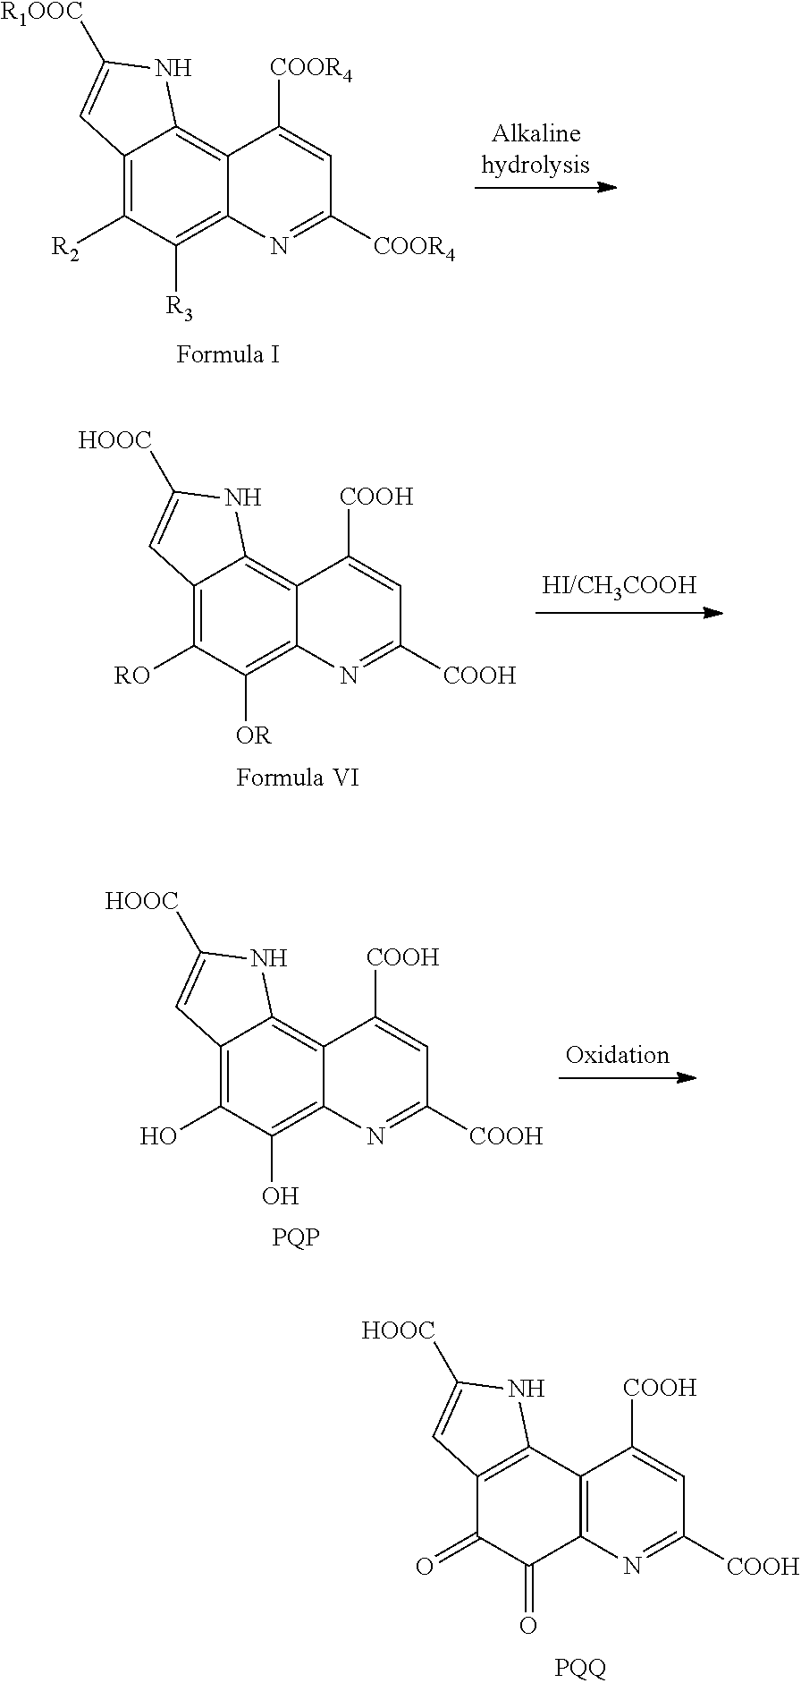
C12=C([R2])C([R3])=C3C(=C1NC([R1OOC])=C2)C([COOR4])=CC([COOR4])=N3.C12=C([RO])C([OR])=C3C(=C1NC([HOOC])=C2)C([COOH])=CC([COOH])=N3.C12=C(O)C(O)=C3C(=C1NC([HOOC])=C2)C([COOH])=CC([COOH])=N3.C12=C(C3=C(C(=O)C1=O)N=C([COOH])C=C3[COOH])NC([HOOC])=C2
